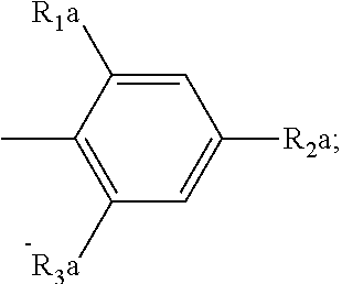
CC1=C([R3a])C=C([R2a])C=C1[R1a]
